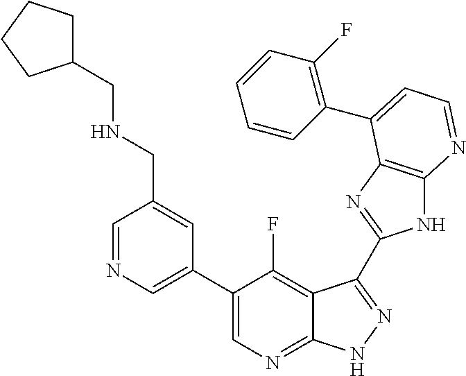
C1=NC=C(C2=CN=C3C(=C2F)C(C2=NC4=C(N2)N=CC=C4C2=C(F)C=CC=C2)=NN3)C=C1CNCC1CCCC1
